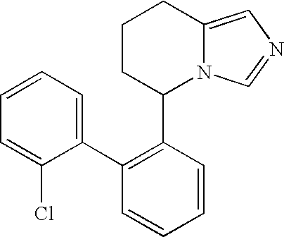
C1CC(C2=C(C3=CC=CC=C3Cl)C=CC=C2)N2C(=CN=C2)C1
